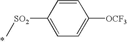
C1=CC([SO2]C)=CC=C1[OCF3]
